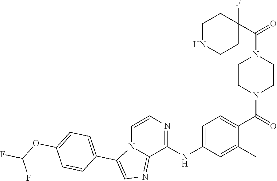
C1CN(C(=O)C2=CC=C(NC3=NC=CN4C3=NC=C4C3=CC=C(OC(F)F)C=C3)C=C2C)CCN1C(C1(F)CCNCC1)=O
